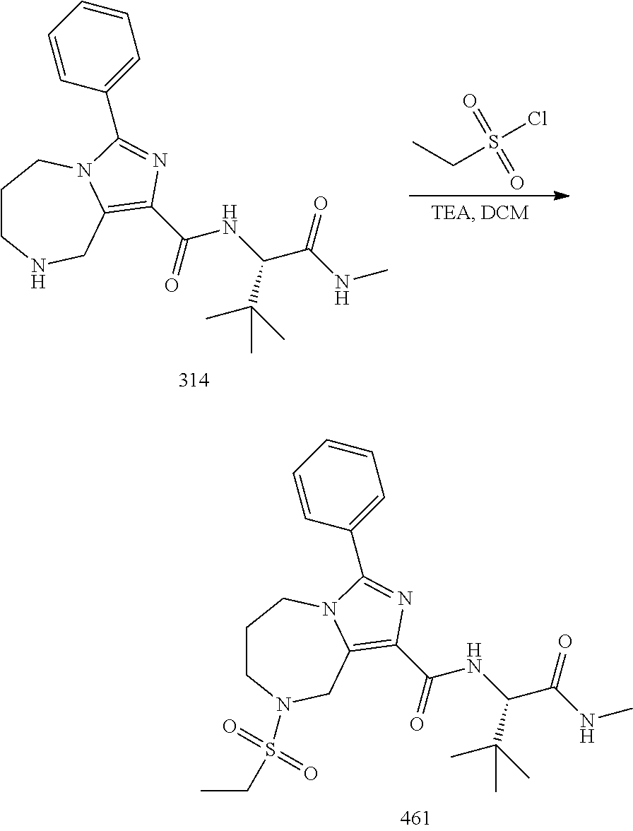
CCS(Cl)(=O)=O.C1CNCC2=C(C(=O)NC(C(NC)=O)C(C)(C)C)N=C(C3=CC=CC=C3)N2C1.C1CN(S(CC)(=O)=O)CC2=C(C(=O)NC(C(NC)=O)C(C)(C)C)N=C(C3=CC=CC=C3)N2C1
